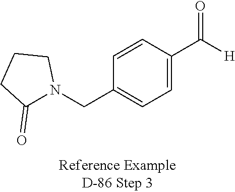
C1=CC(CN2C(=O)CCC2)=CC=C1C([H])=O
